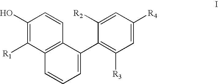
C1(O)=C([R1])C2=C(C=C1)C(C1=C([R3])C=C([R4])C=C1[R2])=CC=C2
